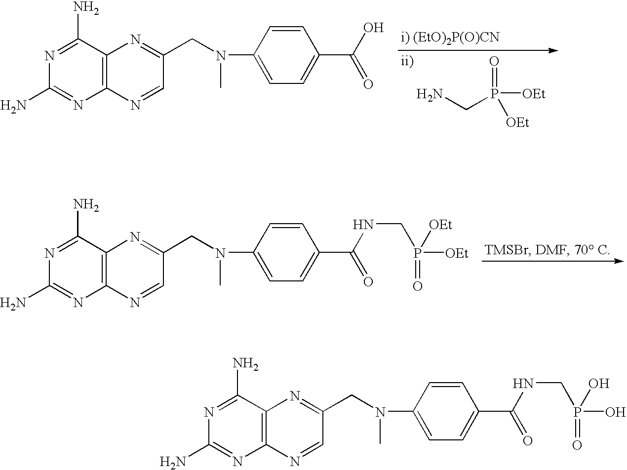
NCP(=O)([OEt])[OEt].C12=C(C(N)=NC(N)=N1)N=C(CN(C)C1=CC=C(C(O)=O)C=C1)C=N2.C12=C(C(N)=NC(N)=N1)N=C(CN(C)C1=CC=C(C(NCP([OEt])([OEt])=O)=O)C=C1)C=N2.C12=C(C(N)=NC(N)=N1)N=C(CN(C)C1=CC=C(C(NCP(O)(O)=O)=O)C=C1)C=N2
